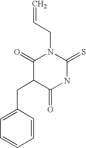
C=CCN1C(=O)C(CC2=CC=CC=C2)C(=O)NC1=S
